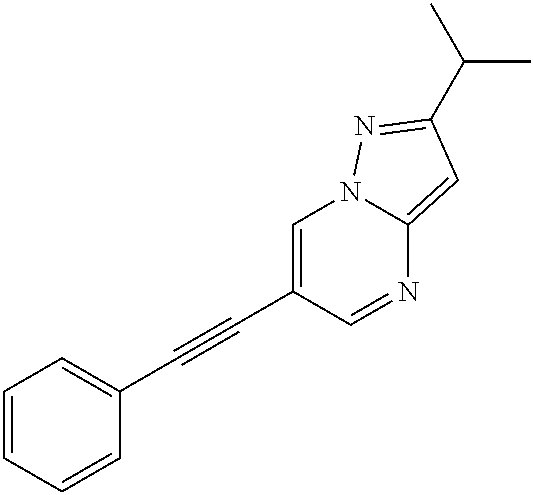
C1=CC=CC(C#CC2=CN3C(=CC(C(C)C)=N3)N=C2)=C1
